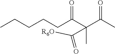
CCCCCC(C(C(C)=O)(C)C([R6O])=O)=O
